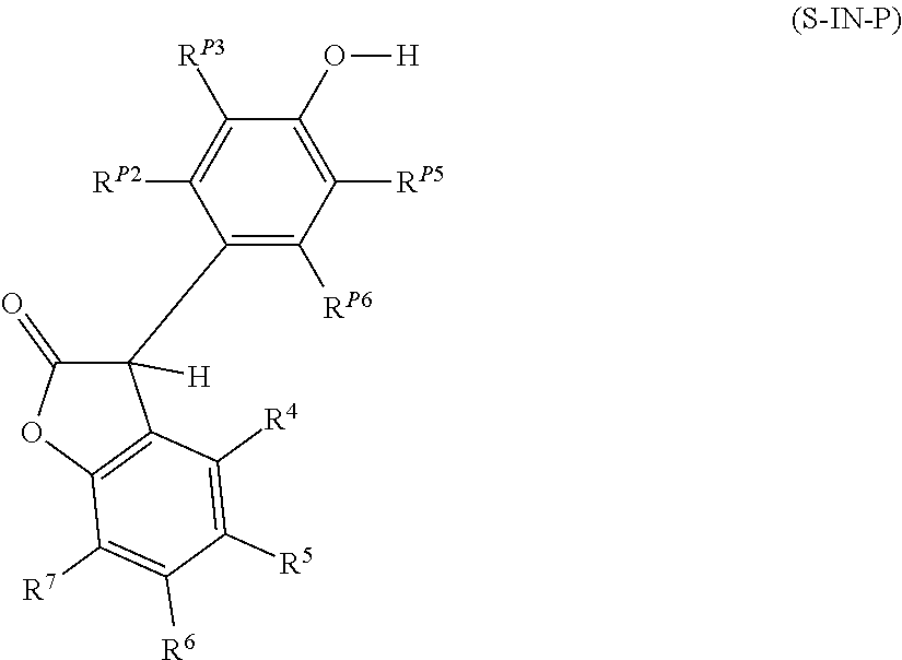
C1(C2([H])C(=O)OC3=C2C([R4])=C([R5])C([R6])=C3[R7])=C([RP6])C([RP5])=C(O[H])C([RP3])=C1[RP2]
